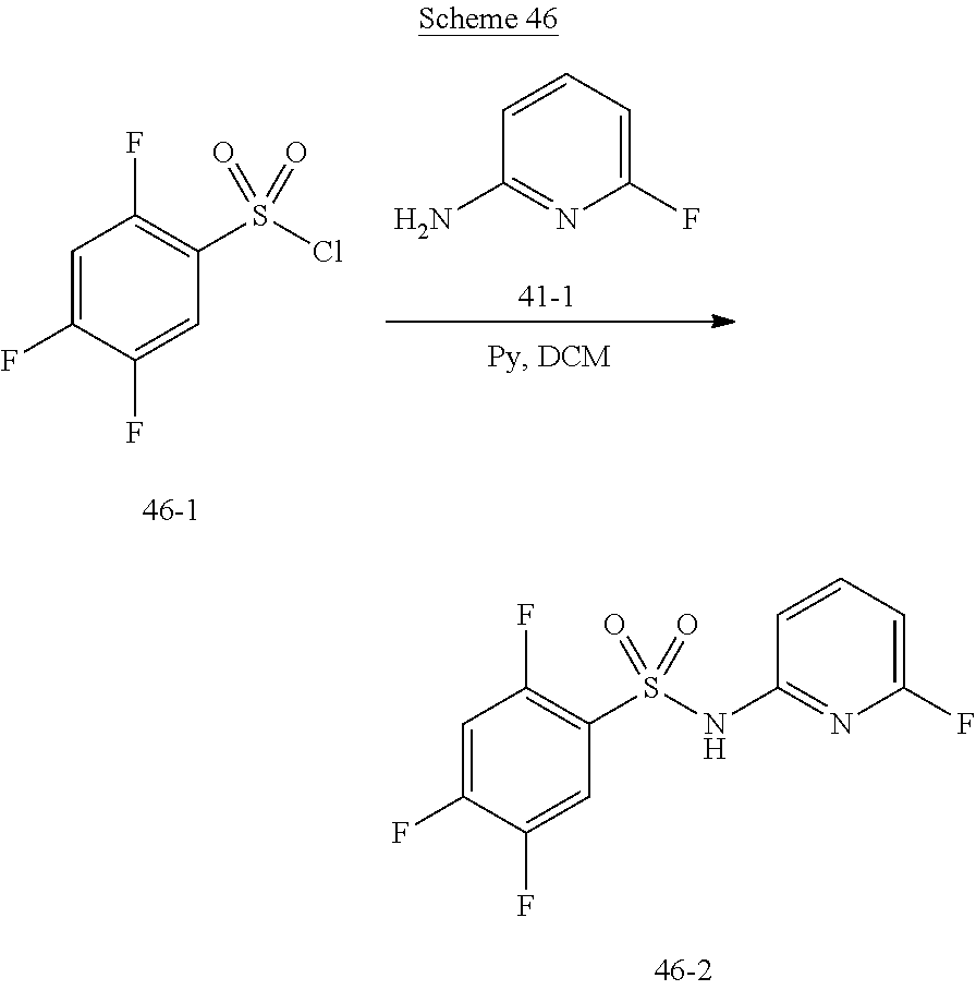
C1=C(F)C(F)=CC(S(Cl)(=O)=O)=C1F.C1(F)=CC=CC(N)=N1.C1=C(F)C(F)=CC(S(=O)(=O)NC2=NC(F)=CC=C2)=C1F
